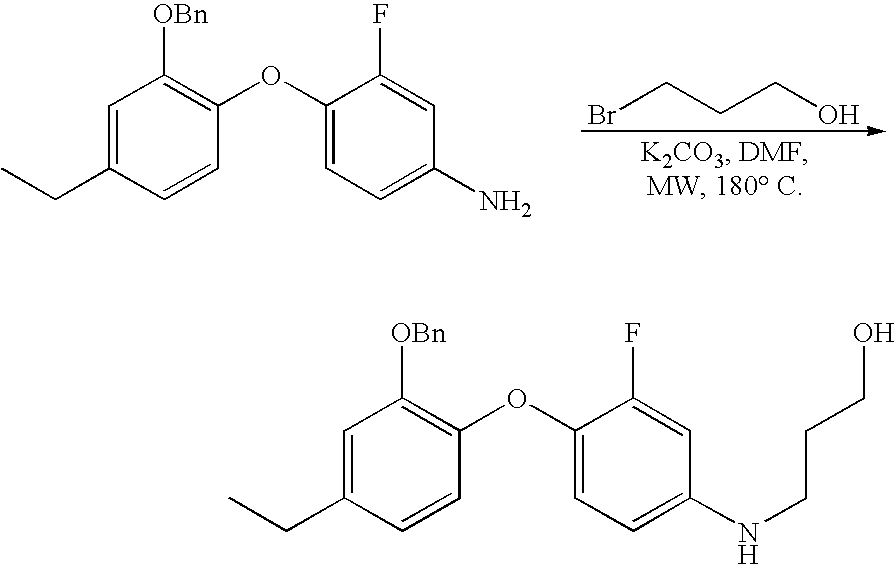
C1=C(CC)C=CC(OC2=CC=C(N)C=C2F)=C1[OBn].BrCCCO.C1=C(CC)C=CC(OC2=CC=C(NCCCO)C=C2F)=C1[OBn]
